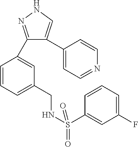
C1(C2=CC(CNS(=O)(C3=CC(F)=CC=C3)=O)=CC=C2)=NNC=C1C1=CC=NC=C1
